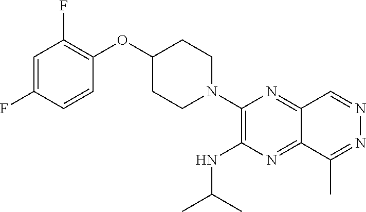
C1=C(F)C=CC(OC2CCN(C3=C(NC(C)C)N=C4C(=N3)C=NN=C4C)CC2)=C1F
